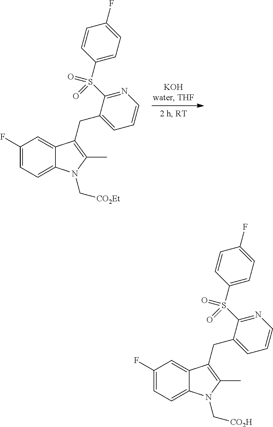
C1(F)=CC=C2C(=C1)C(CC1=CC=CN=C1S(=O)(C1=CC=C(F)C=C1)=O)=C(C)N2C[CO2Et].C1(F)=CC=C2C(=C1)C(CC1=CC=CN=C1S(=O)(C1=CC=C(F)C=C1)=O)=C(C)N2C[CO2H]
